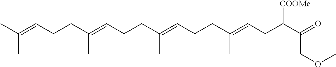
C(C=C(CCC=C(CCC=C(CCC=C(C)C)C)C)C)C(C(COC)=O)[COOMe]
